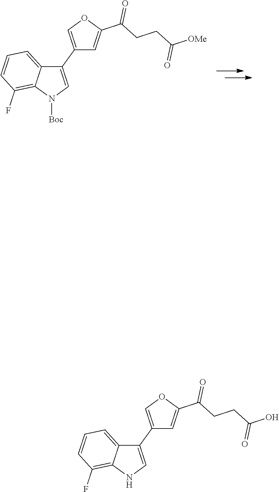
N1([Boc])C=C(C2=COC(C(CCC([OMe])=O)=O)=C2)C2=CC=CC(F)=C12.N1C=C(C2=COC(C(CCC(O)=O)=O)=C2)C2=CC=CC(F)=C12
